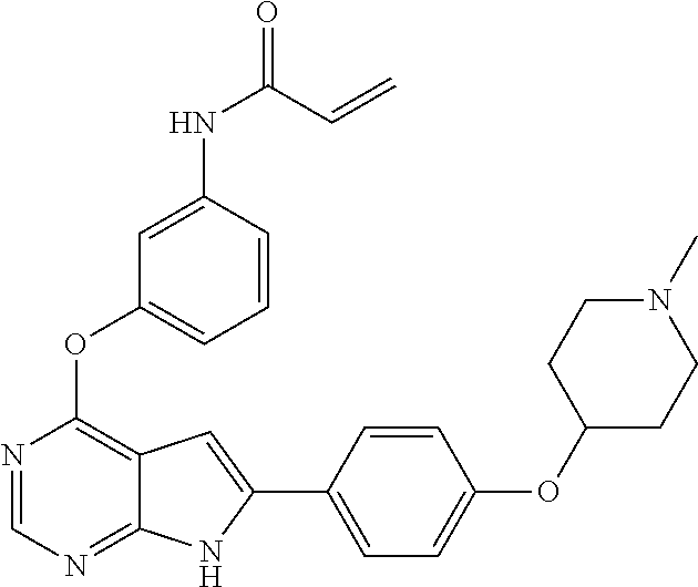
N1=CN=C2C(=C1OC1=CC=CC(NC(=O)C=C)=C1)C=C(C1=CC=C(OC3CCN(C)CC3)C=C1)N2
